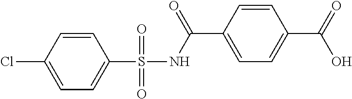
C1(S(NC(C2=CC=C(C(=O)O)C=C2)=O)(=O)=O)=CC=C(Cl)C=C1
